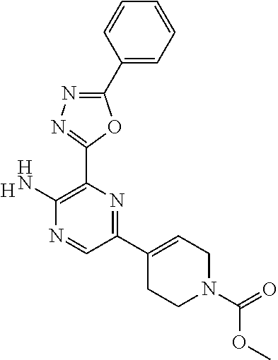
C1(C2=CCN(C(=O)OC)CC2)=NC(C2=NN=C(C3=CC=CC=C3)O2)=C(N)N=C1.[H]
